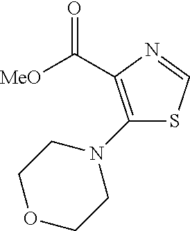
C(C1=C(N2CCOCC2)SC=N1)([MeO])=O
